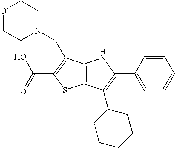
C12=C(C(C3CCCCC3)=C(C3=CC=CC=C3)N1)SC(C(=O)O)=C2CN1CCOCC1
